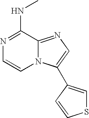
C1(NC)=NC=CN2C1=NC=C2C1=CSC=C1
